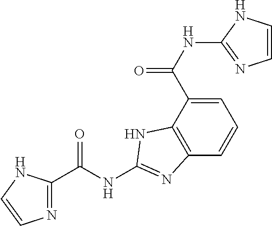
C1=C(C(NC2=NC=CN2)=O)C2=C(C=C1)N=C(NC(C1=NC=CN1)=O)N2
